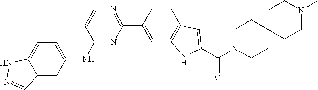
C1(C2=NC=CC(NC3=CC=C4C(=C3)C=NN4)=N2)=CC2=C(C=C1)C=C(C(N1CCC3(CC1)CCN(C)CC3)=O)N2
